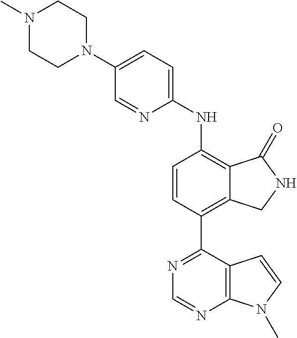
C1(N2CCN(C)CC2)=CC=C(NC2=C3C(=C(C4=NC=NC5=C4C=CN5C)C=C2)CNC3=O)N=C1
